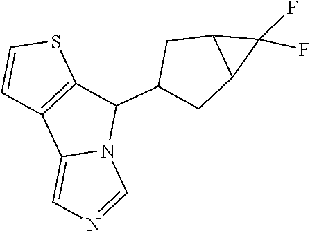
C1(C2C3=C(C4=CN=CN24)C=CS3)CC2C(C1)C2(F)F
